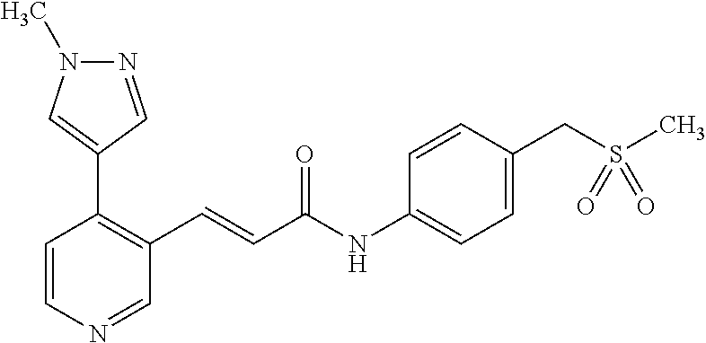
C1=CN=CC(C=CC(=O)NC2=CC=C(CS(C)(=O)=O)C=C2)=C1C1=CN(C)N=C1
